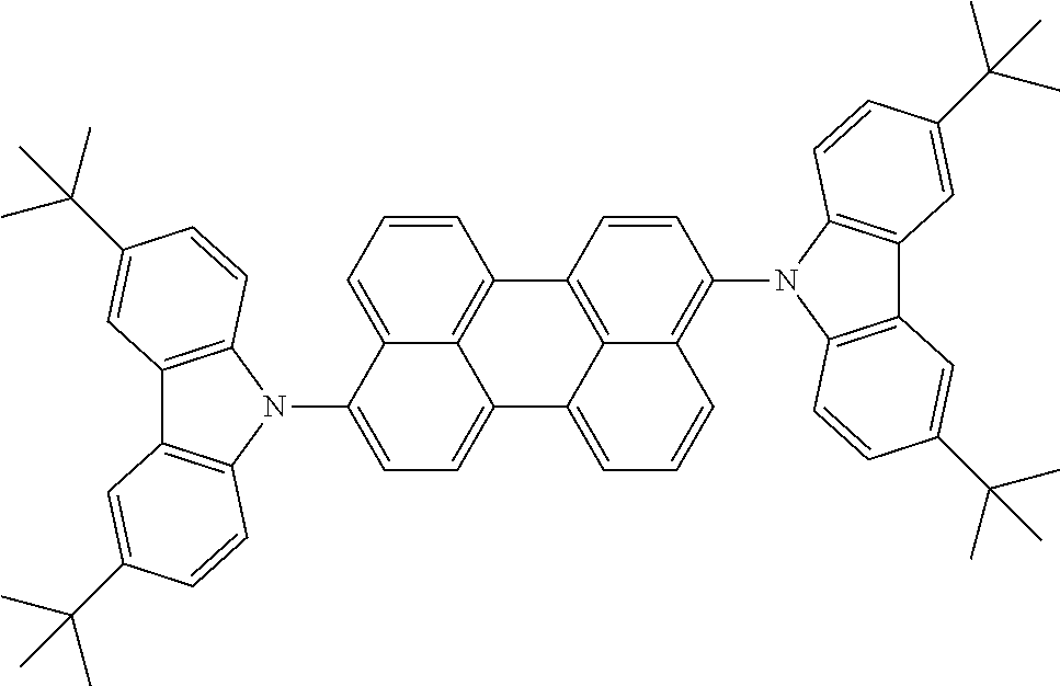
C1=CC=C2C3=C1C1=C4C(=C(N5C6=C(C7=C5C=CC(C(C)(C)C)=C7)C=C(C(C)(C)C)C=C6)C=C1)C=CC=C4C3=CC=C2N1C2=C(C3=C1C=CC(C(C)(C)C)=C3)C=C(C(C)(C)C)C=C2
